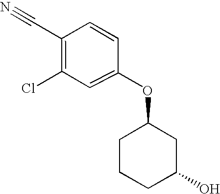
O(C1=CC(Cl)=C(C#N)C=C1)C1CCCC(O)C1
